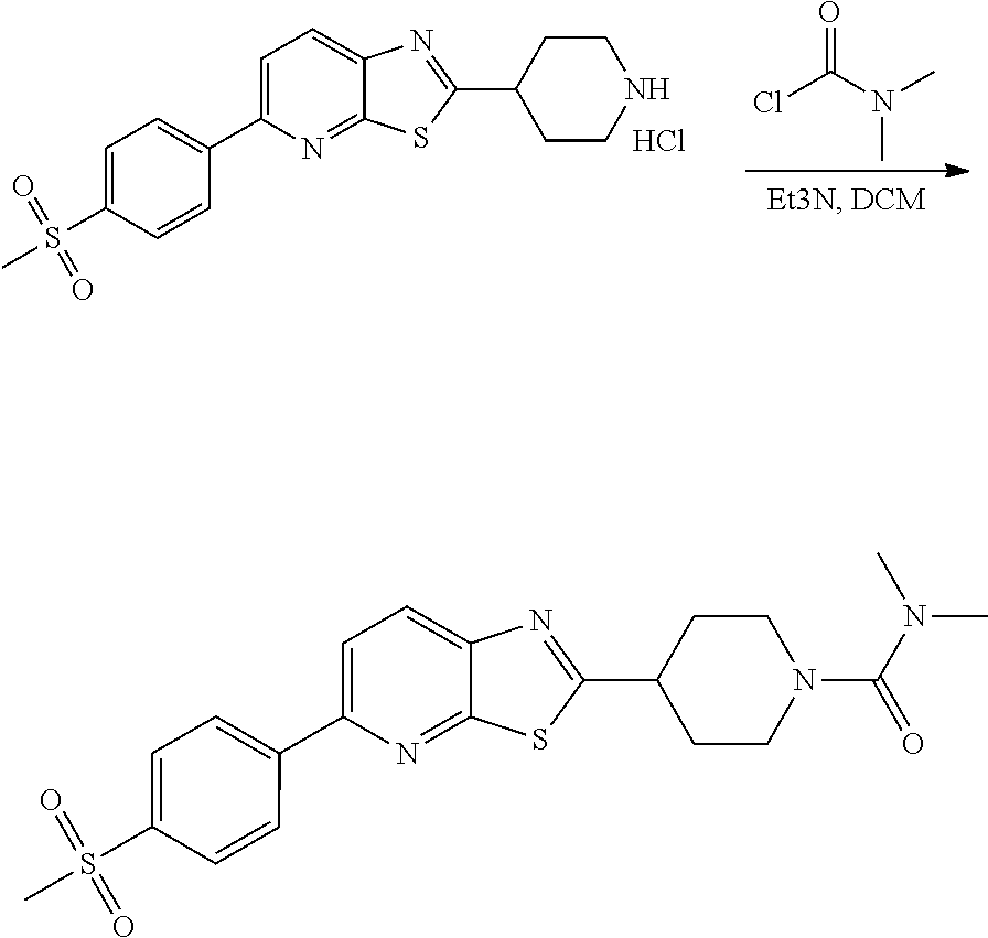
O=C(N(C)C)Cl.C1(C2=CC=C3C(=N2)SC(C2CCNCC2)=N3)=CC=C(S(=O)(=O)C)C=C1.Cl.C1(C2=CC=C3C(=N2)SC(C2CCN(C(N(C)C)=O)CC2)=N3)=CC=C(S(=O)(=O)C)C=C1
